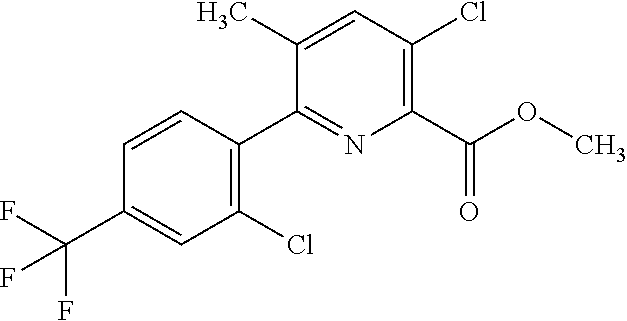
C1(C(F)(F)F)=CC(Cl)=C(C2=NC(C(OC)=O)=C(Cl)C=C2C)C=C1
